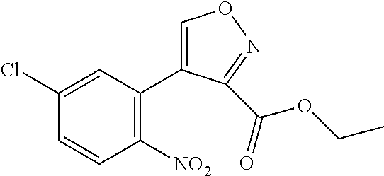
C1([NO2])=C(C2=CON=C2C(OCC)=O)C=C(Cl)C=C1
